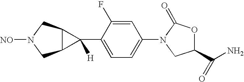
C1=C(C2([H])C3C2CN([NO])C3)C(F)=CC(N2C(=O)OC(C(N)=O)C2)=C1
